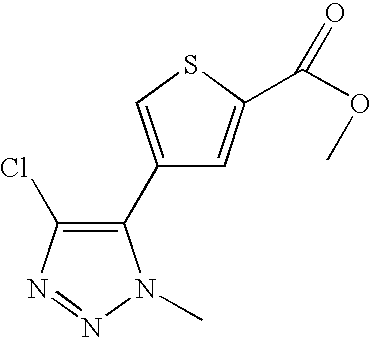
C1(C2=C(Cl)N=NN2C)=CSC(C(OC)=O)=C1
